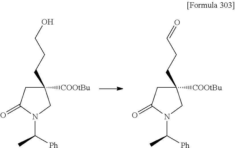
C1([COOtBu])(CCCO)CC(=O)N(C([Ph])C)C1.C1([COOtBu])(CCC=O)CC(=O)N(C([Ph])C)C1
